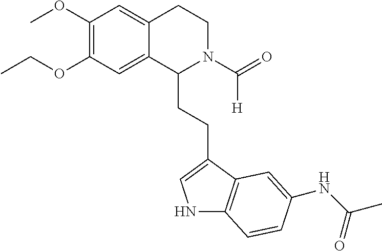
C1(OC)=C(OCC)C=C2C(=C1)CCN(C([H])=O)C2CCC1=CNC2=C1C=C(NC(C)=O)C=C2
